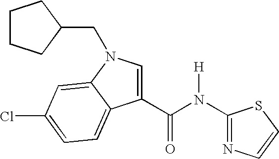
N1=C(N(C(C2=CN(CC3CCCC3)C3=CC(Cl)=CC=C23)=O)[H])SC=C1
